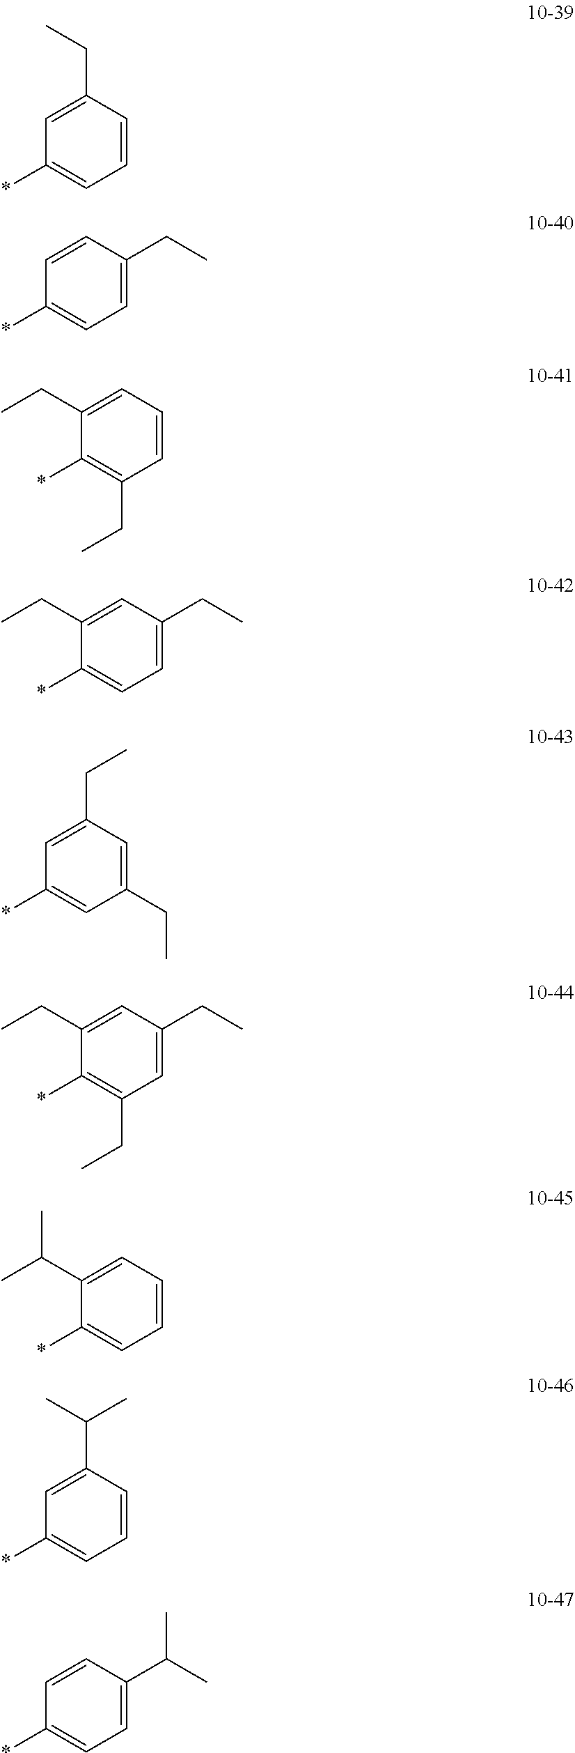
C1=C(CC)C=CC=C1*.C1=CC(CC)=CC=C1*.C1(CC)=CC=CC(CC)=C1*.C1(CC)=CC(CC)=CC=C1*.C1=C(CC)C=C(CC)C=C1*.C1(CC)=CC(CC)=CC(CC)=C1*.C1(C(C)C)=CC=CC=C1*.C1=C(C(C)C)C=CC=C1*.C1=CC(C(C)C)=CC=C1*
